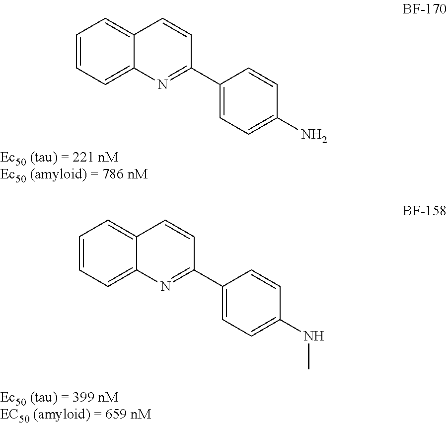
C1=CC=C2C(=C1)C=CC(C1=CC=C(N)C=C1)=N2.C1=CC=C2C(=C1)C=CC(C1=CC=C(NC)C=C1)=N2
